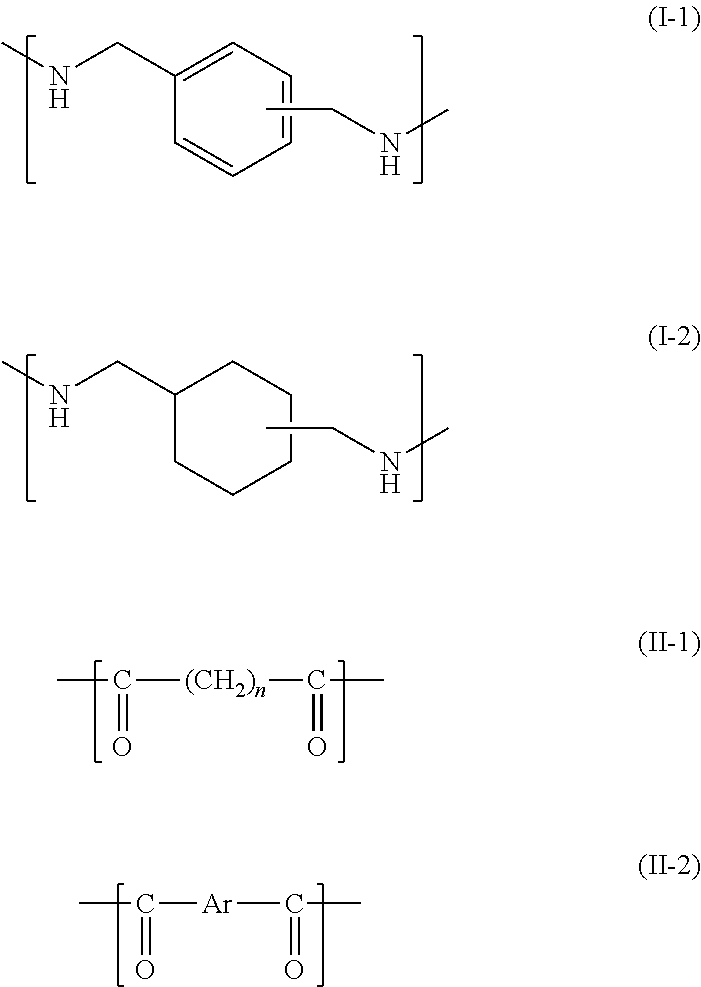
C1(CNC)=CC=CC=C1.CCNC.C1(CNC)CCCCC1.CCNC.CC([(CH2)n]C(C)=O)=O.CC([Ar]C(C)=O)=O
